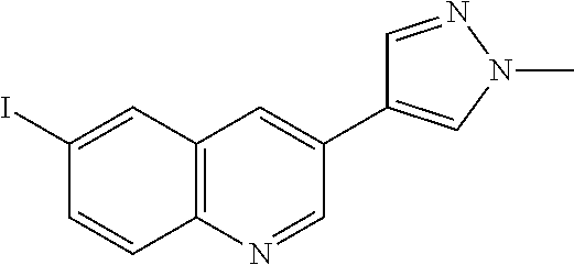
C1(I)=CC2=C(C=C1)N=CC(C1=CN(C)N=C1)=C2
